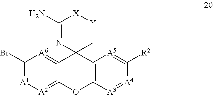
C1(Br)=[A1][A2]=C2C(=[A6]1)C1(C3=C(O2)[A3]=[A4]C([R2])=[A5]3)C[Y][X]C(N)=N1
